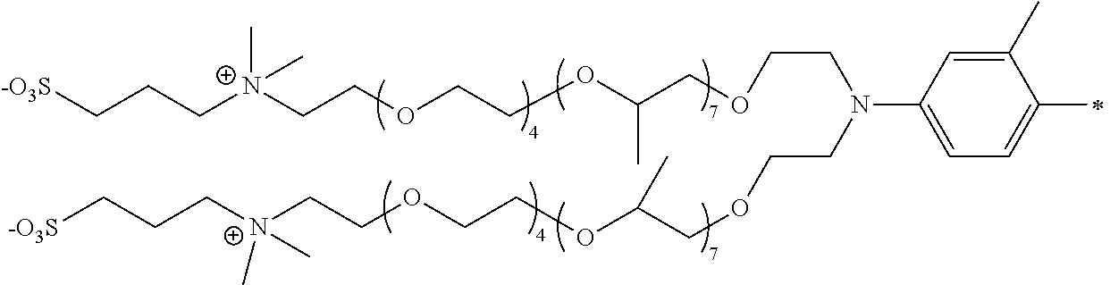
C(CC[N+](C)(CCOCCOC(C)COCCN(CCOCC(OCCOCC[N+](C)(CCC[-O3S])C)C)C1=CC=C(C)C(C)=C1)C)[-O3S]
